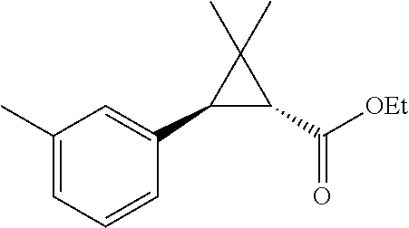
C1(C2=CC(C)=CC=C2)C(C(=O)[OEt])C1(C)C
